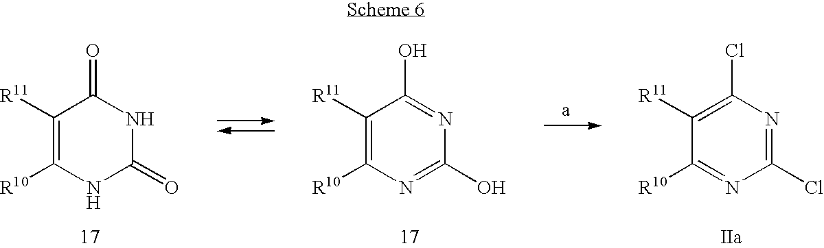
C1([R11])=C([R10])NC(=O)NC1=O.C1([R11])=C([R10])N=C(O)N=C1O.C1([R11])=C(Cl)N=C(Cl)N=C1[R10]
